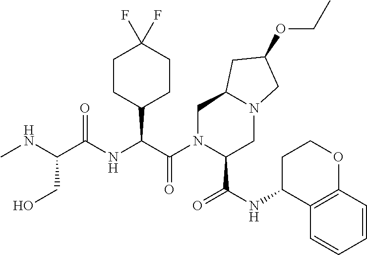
CNC(C(NC(C(N1C(C(=O)NC2C3=C(OCC2)C=CC=C3)CN2C(C1)CC(OCC)C2)=O)C1CCC(F)(F)CC1)=O)CO
